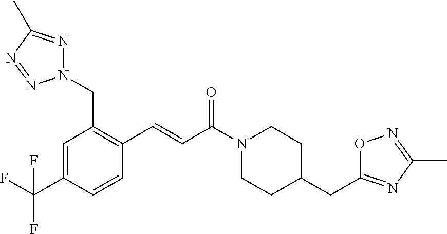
C1=C(C(F)(F)F)C=CC(C=CC(N2CCC(CC3=NC(C)=NO3)CC2)=O)=C1CN1N=C(C)N=N1
